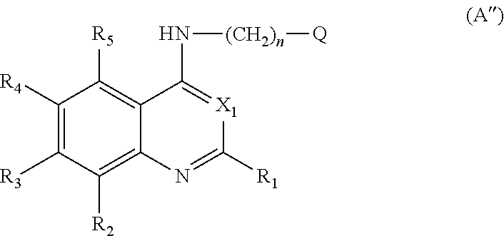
C1([R4])=C([R3])C([R2])=C2C(=C1[R5])C(N[(CH2)n][Q])=[X1]C([R1])=N2
